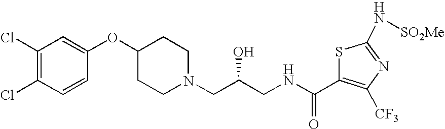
C1(Cl)=C(Cl)C=CC(OC2CCN(CC(CNC(C3=C([CF3])N=C(N[SO2Me])S3)=O)O)CC2)=C1
